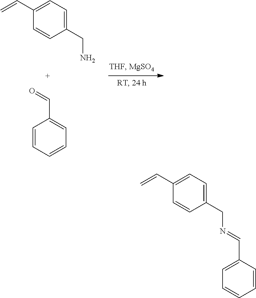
C1=CC=CC=C1C=O.C1(CN)=CC=C(C=C)C=C1.C1(CN=CC2=CC=CC=C2)=CC=C(C=C)C=C1
